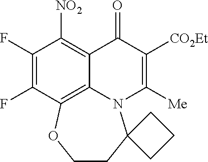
FC1=C(F)C([NO2])=C2C3=C1OCCC1(N3C([Me])=C([CO2Et])C2=O)CCC1
